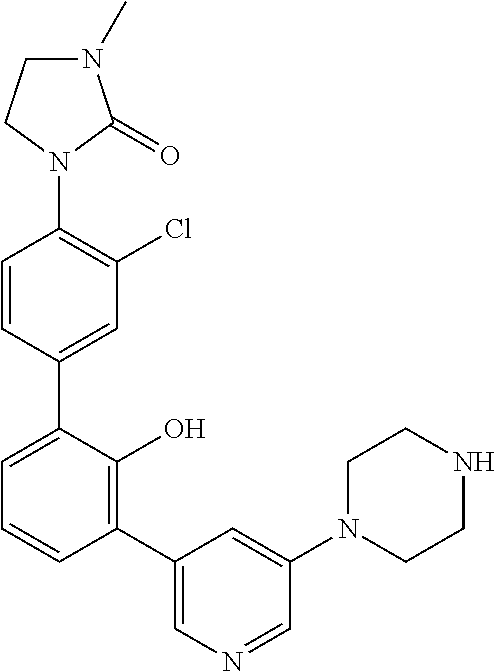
C1=CC(C2=CC=CC(C3=CN=CC(N4CCNCC4)=C3)=C2O)=CC(Cl)=C1N1C(=O)N(C)CC1
